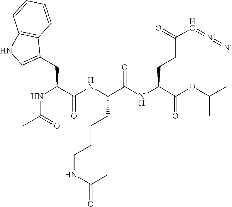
N(C(C(NC(C(NC(C(OC(C)C)=O)CCC(=O)C=[N+]=[N-])=O)CCCCNC(=O)C)=O)CC1=CNC2=C1C=CC=C2)C(=O)C
